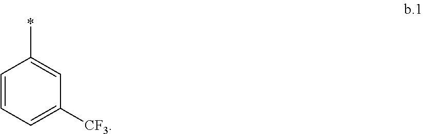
C1=CC=C([CF3])C=C1*
